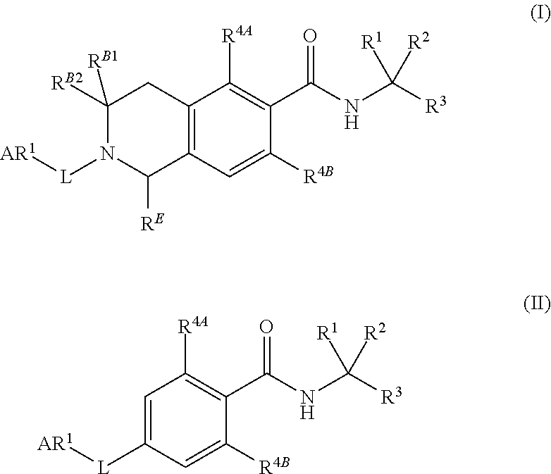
C12=C(C=C([R4B])C(C(NC([R3])([R2])[R1])=O)=C1[R4A])C([RE])N([L][AR1])C([RB2])([RB1])C2.C1=C([L][AR1])C=C([R4B])C(C(NC([R3])([R2])[R1])=O)=C1[R4A]
